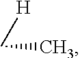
C(C)[H]
